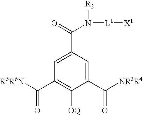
C1=C(C(=O)N([L1][X1])[R2])C=C(C(=O)[NR3R4])C([OQ])=C1C([R5R6N])=O
